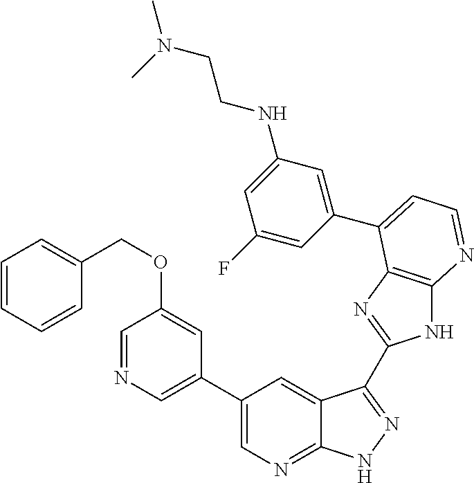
C1(C2=CN=CC(OCC3=CC=CC=C3)=C2)=CN=C2C(=C1)C(C1=NC3=C(N1)N=CC=C3C1=CC(NCCN(C)C)=CC(F)=C1)=NN2
